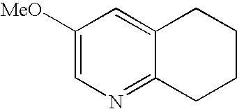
C1([MeO])=CN=C2C(=C1)CCCC2
